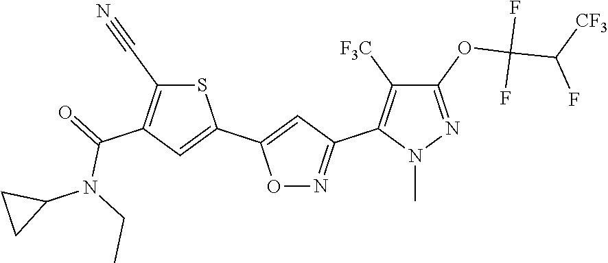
C1(OC(C(F)[CF3])(F)F)=NN(C)C(C2=NOC(C3=CC(C(N(C4CC4)CC)=O)=C(C#N)S3)=C2)=C1[F3C]
